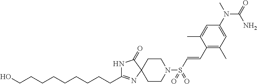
C(CC1=NC2(CCN(S(=O)(=O)C=CC3=C(C)C=C(N(C)C(=O)N)C=C3C)CC2)C(=O)N1)CCCCCCCO
